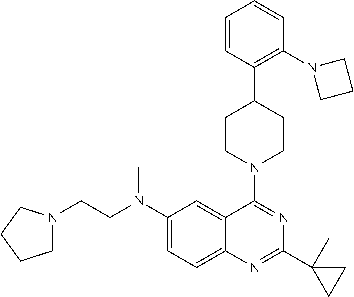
C1(N(CCN2CCCC2)C)=CC=C2C(=C1)C(N1CCC(C3=C(N4CCC4)C=CC=C3)CC1)=NC(C1(C)CC1)=N2
